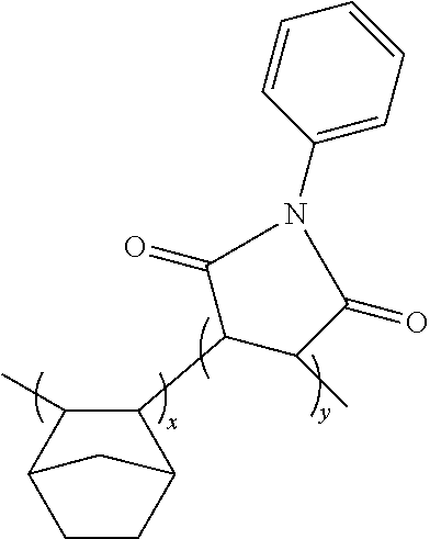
C1(C)C(C2C(C)C(=O)N(C3=CC=CC=C3)C2=O)C2CCC1C2
